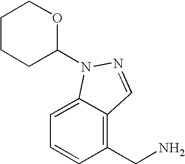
C1=C2C(=C(CN)C=C1)C=NN2C1OCCCC1
